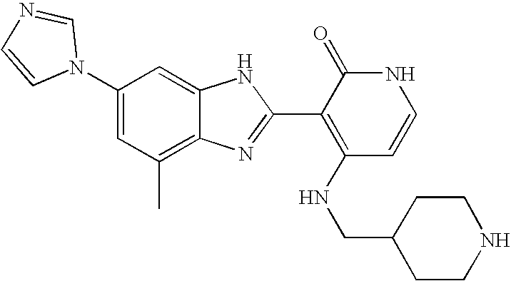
C1(C)=C2C(=CC(N3C=NC=C3)=C1)NC(C1=C(NCC3CCNCC3)C=CNC1=O)=N2
